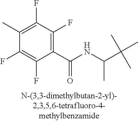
C1(C(NC(C(C)(C)C)C)=O)=C(F)C(F)=C(C)C(F)=C1F
